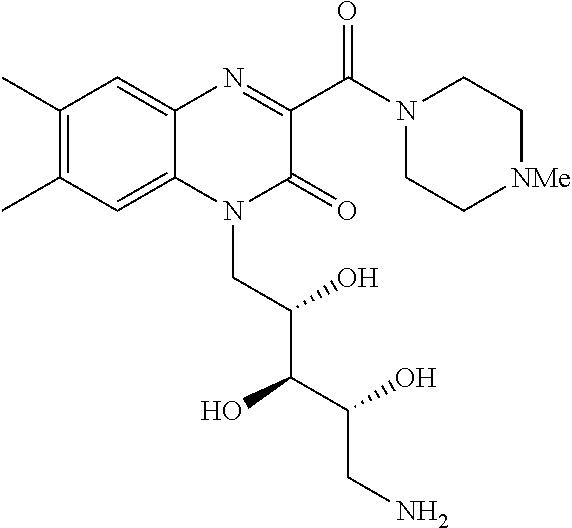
C1(C)=C(C)C=C2C(=C1)N=C(C(=O)N1CC[NMe]CC1)C(=O)N2CC(C(C(CN)O)O)O
